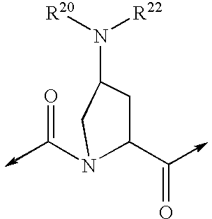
C(N1C(C=O)CC(N([R20])[R22])C1)=O
